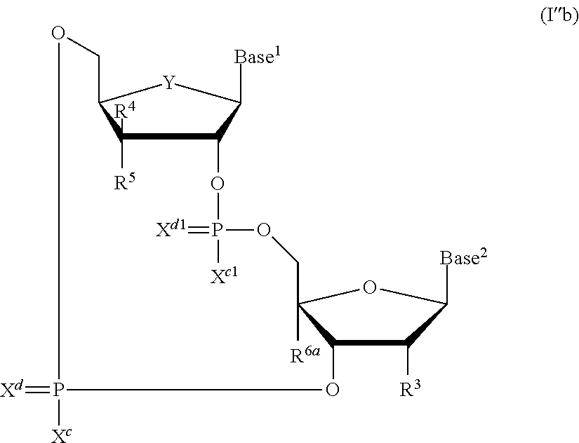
C12C([R5])([R4])C([Y]C1[Base1])COP(=[Xd])([Xc])OC1C([R3])C([Base2])OC1([R6a])COP(=[Xd1])([Xc1])O2
